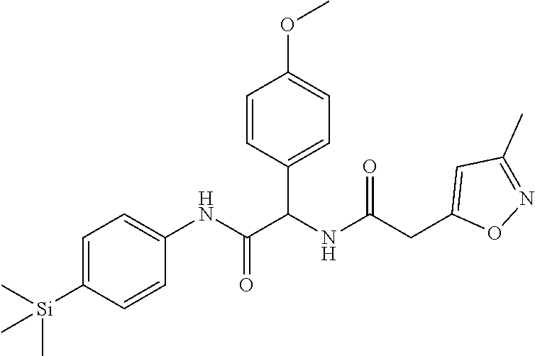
C1=C([Si](C)(C)C)C=CC(NC(C(NC(CC2=CC(C)=NO2)=O)C2=CC=C(OC)C=C2)=O)=C1
